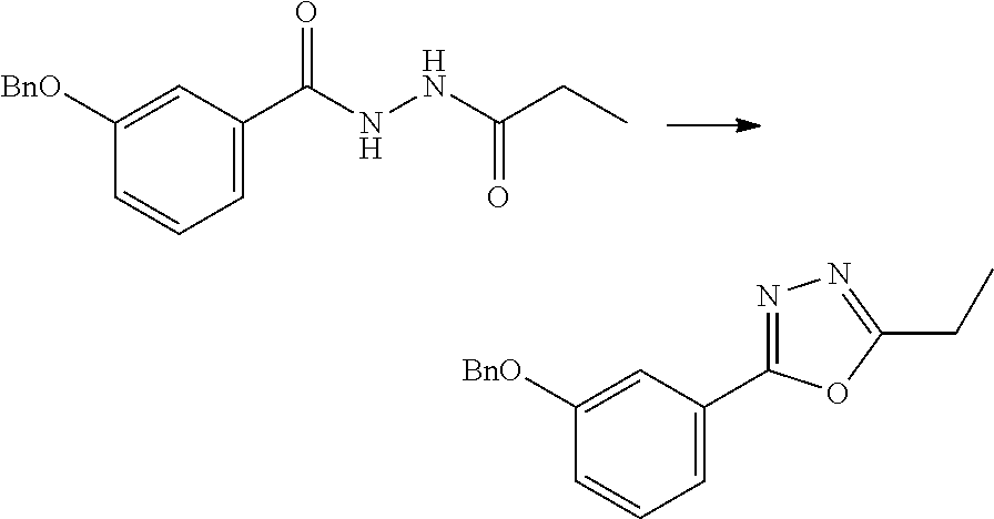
C1([BnO])=CC(C(NNC(CC)=O)=O)=CC=C1.C1([BnO])=CC(C2=NN=C(CC)O2)=CC=C1
